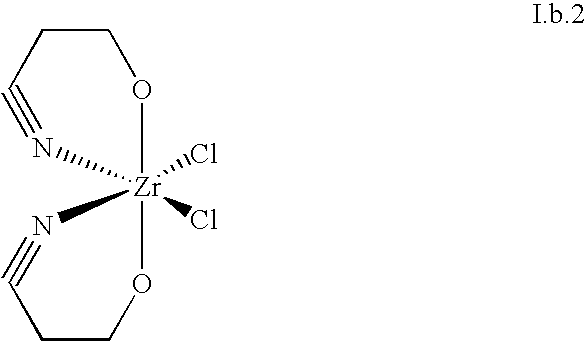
O1CCC#N[Zr]12(Cl)(Cl)OCCC#N2
